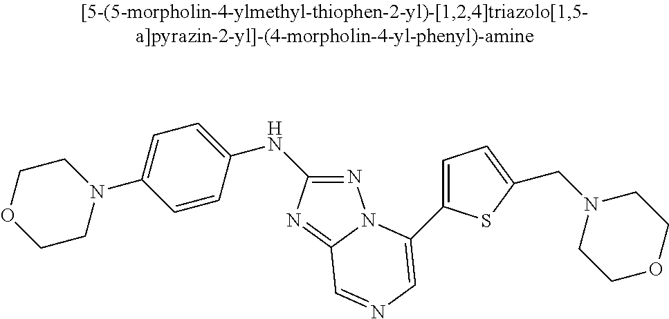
C1=CC(NC2=NN3C(=N2)C=NC=C3C2=CC=C(CN3CCOCC3)S2)=CC=C1N1CCOCC1
